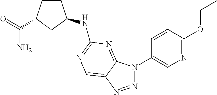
N1=NC2=CN=C(NC3CCC(C(=O)N)C3)N=C2N1C1=CN=C(OCC)C=C1
